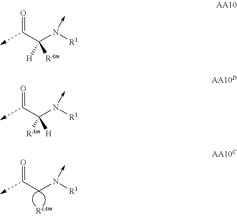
C(C=O)(N([R1])->C)([RAm])[H].C(C=O)(N([R1])->C)([H])[RAm].C(C=O)N([R1])->C
